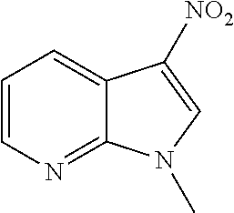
C1=CN=C2C(=C1)C([NO2])=CN2C
